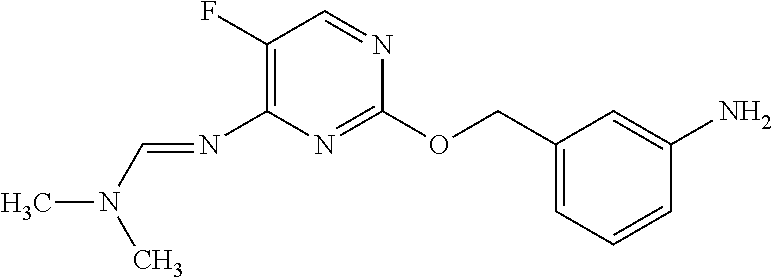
N(C1=C(F)C=NC(OCC2=CC=CC(N)=C2)=N1)=CN(C)C
